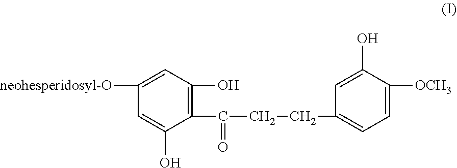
[neohesperidosyl-O]C1=CC(O)=C(C(CCC2=CC=C([OCH3])C(O)=C2)=O)C(O)=C1
